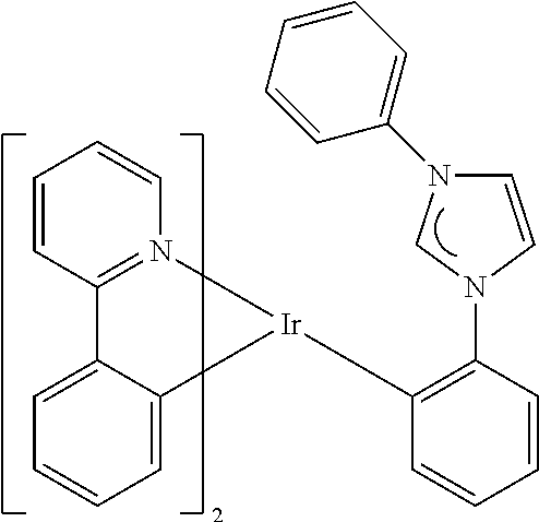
C12=N(C=CC=C1)[Ir](C1=C(N3C=CN(C4=CC=CC=C4)C3)C=CC=C1)C1=CC=CC=C21
